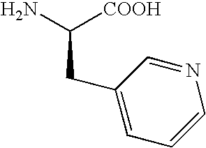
C(C1=CC=CN=C1)C([COOH])N
